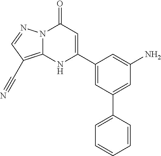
C1=C(N)C=C(C2=CC=CC=C2)C=C1C1=CC(=O)N2C(=C(C#N)C=N2)N1
